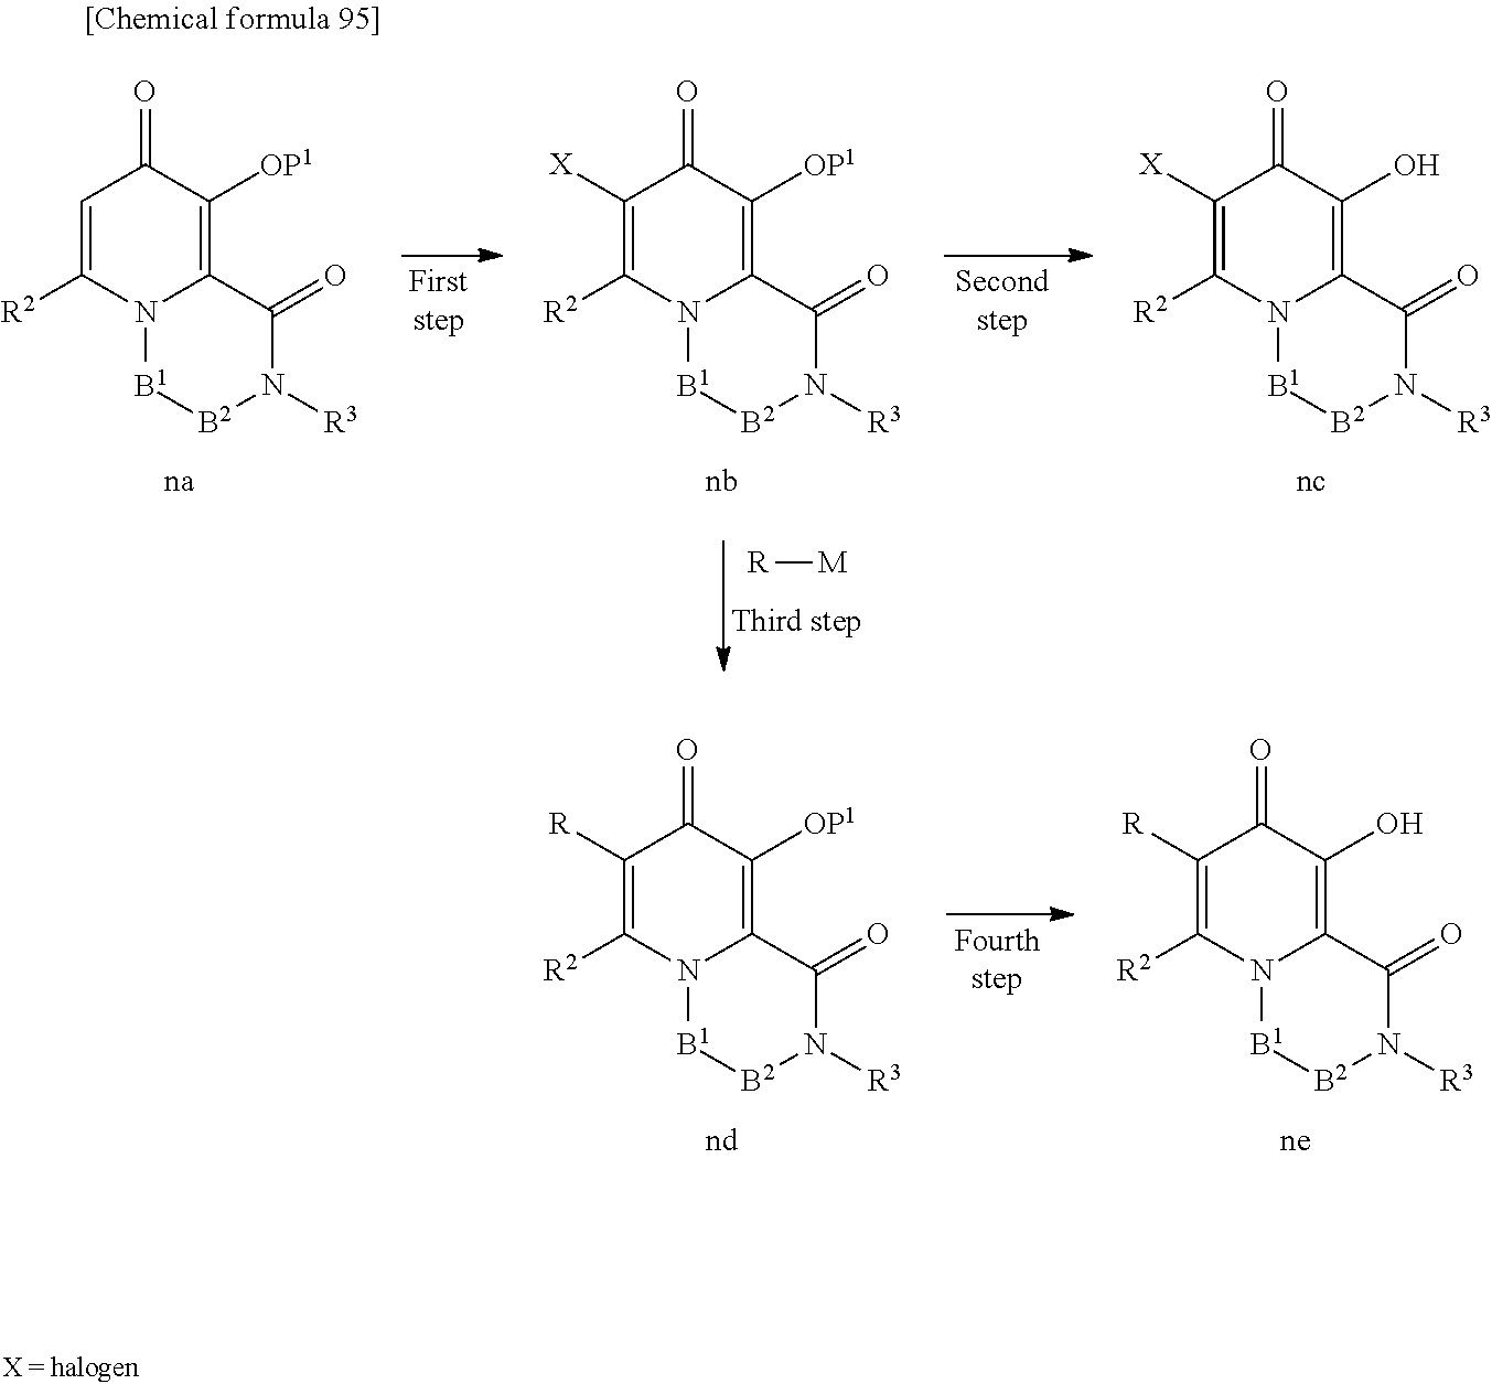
C1=C([R2])N2C(=C([OP1])C1=O)C(=O)N([R3])[B2][B1]2.C1([X])=C([R2])N2C(=C([OP1])C1=O)C(=O)N([R3])[B2][B1]2.C1([X])=C([R2])N2C(=C(O)C1=O)C(=O)N([R3])[B2][B1]2.[R][M].C1([R])=C([R2])N2C(=C([OP1])C1=O)C(=O)N([R3])[B2][B1]2.C1([R])=C([R2])N2C(=C(O)C1=O)C(=O)N([R3])[B2][B1]2
